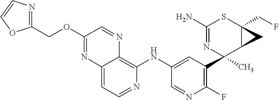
C12=CC=NC(NC3=CC(C4(C)N=C(N)SC5(CF)C4C5)=C(F)N=C3)=C1N=CC(OCC1=NC=CO1)=N2
